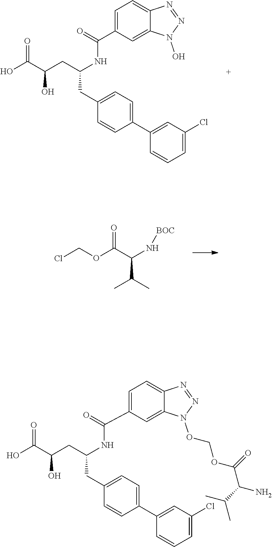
OC(C(O)CC(CC1=CC=C(C2=CC(Cl)=CC=C2)C=C1)NC(C1=CC=C2C(=C1)N(O)N=N2)=O)=O.C(OC(C(C(C)C)N[BOC])=O)Cl.OC(C(O)CC(CC1=CC=C(C2=CC(Cl)=CC=C2)C=C1)NC(C1=CC=C2C(=C1)N(OCOC(C(C(C)C)N)=O)N=N2)=O)=O
